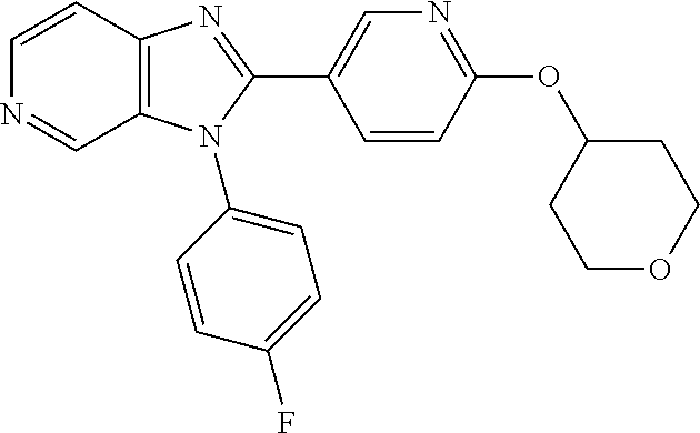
C12=C(N(C3=CC=C(F)C=C3)C(C3=CN=C(OC4CCOCC4)C=C3)=N1)C=NC=C2
